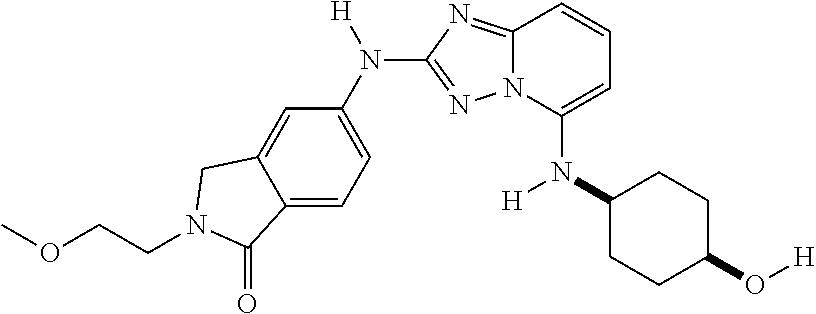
C12=CC=C(N([H])C3=NN4C(=N3)C=CC=C4N(C3CCC(O[H])CC3)[H])C=C1CN(CCOC)C2=O
